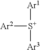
[Ar2][S+]([Ar1])[Ar3]
